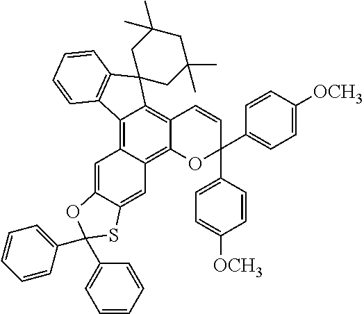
C12=C3C(=C4C(=C1C=CC(C1=CC=C([OCH3])C=C1)(C1=CC=C([OCH3])C=C1)O2)C1(C2=C4C=CC=C2)CC(C)(C)CC(C)(C)C1)C=C1C(=C3)SC(C2=CC=CC=C2)(C2=CC=CC=C2)O1
